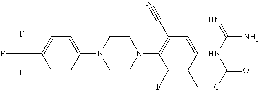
C1=C(N2CCN(C3=C(C#N)C=CC(COC(=O)NC(=N)N)=C3F)CC2)C=CC(C(F)(F)F)=C1
